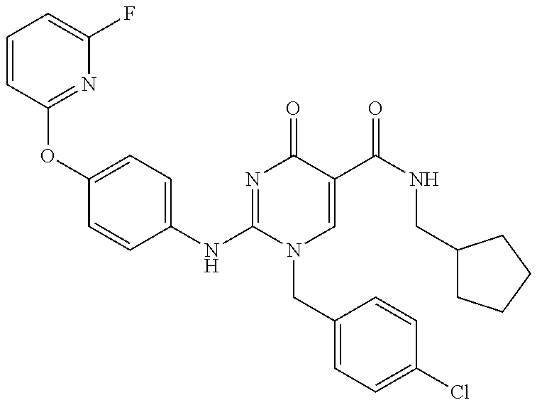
C1=CC(OC2=CC=C(NC3=NC(=O)C(C(=O)NCC4CCCC4)=CN3CC3=CC=C(Cl)C=C3)C=C2)=NC(F)=C1
